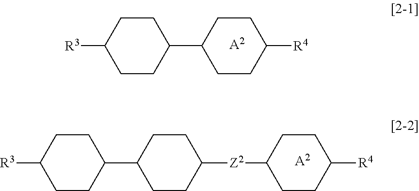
C1CC([R4])CCC1C1CCC([R3])CC1.[A2].C1CC([Z2]C2CCC([R4])CC2)CCC1C1CCC([R3])CC1.[A2]
